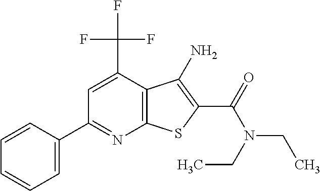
C1(C2=CC=CC=C2)=NC2=C(C(C(F)(F)F)=C1)C(N)=C(C(=O)N(CC)CC)S2
